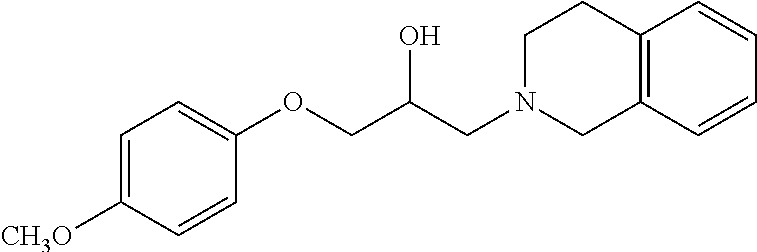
C1=C([CH3O])C=CC(OCC(CN2CC3=C(CC2)C=CC=C3)O)=C1
